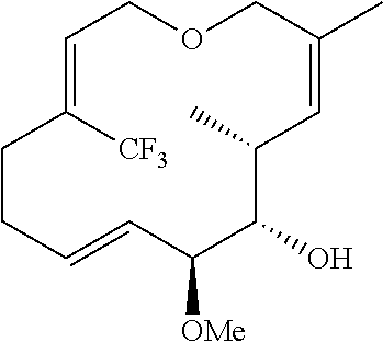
C1=C([CF3])CCC=CC([OMe])C(O)C(C)C=C(C)COC1
